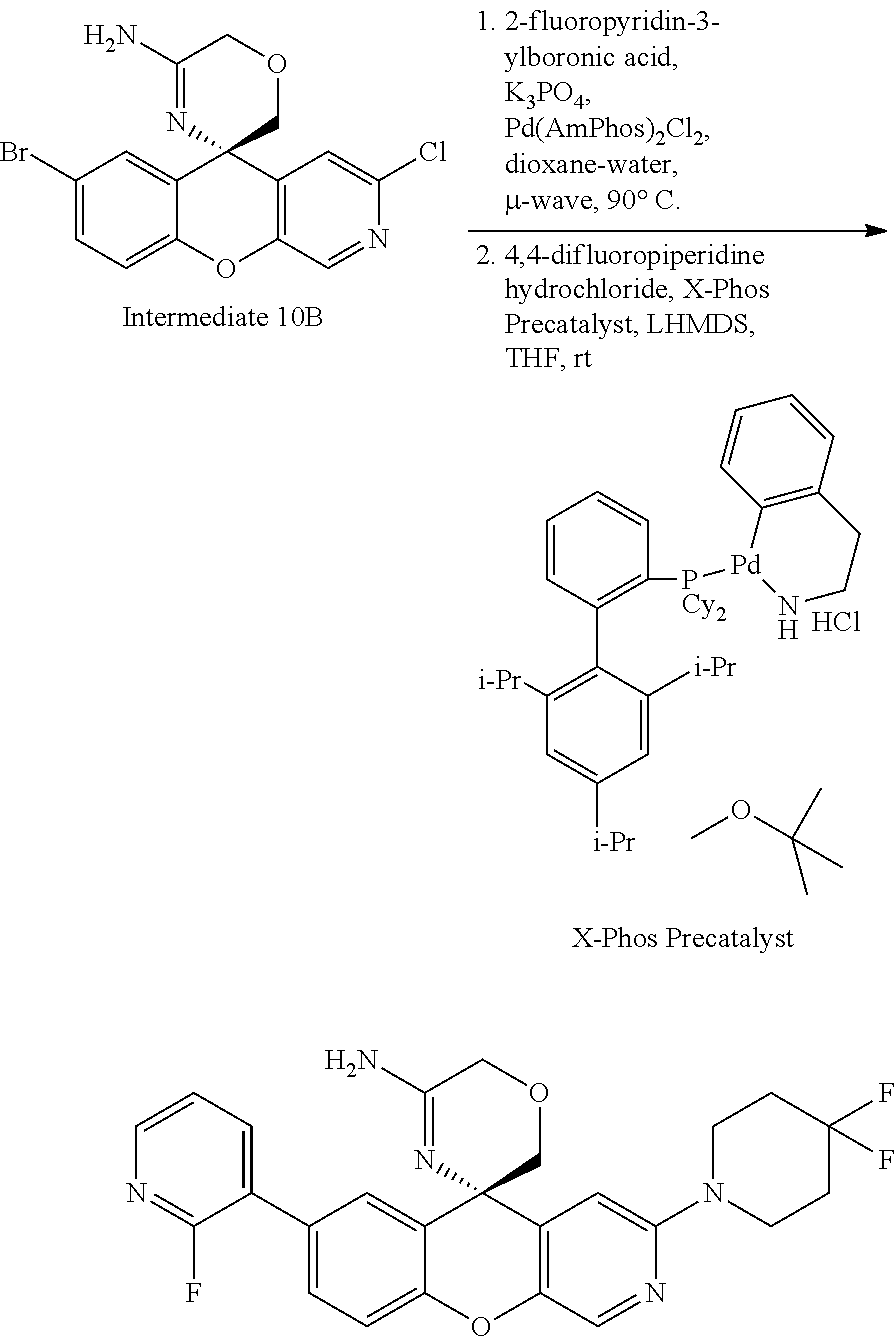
C1(C2=CC=CN=C2F)=CC=C2C(=C1)C1(C3=C(O2)C=NC(N2CCC(F)(F)CC2)=C3)COCC(N)=N1.C1(Br)=CC=C2C(=C1)C1(C3=C(O2)C=NC(Cl)=C3)COCC(N)=N1.C1=C([i-Pr])C(C2=C([PCy2][Pd]3C4=C(CCN3)C=CC=C4)C=CC=C2)=C([i-Pr])C=C1[i-Pr].Cl.COC(C)(C)C
